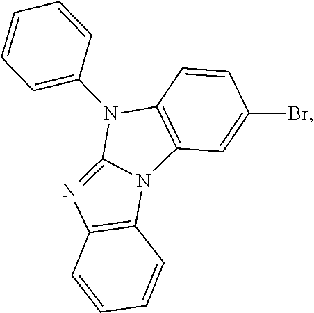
C12=C(N3C(=NC4=C3C=CC=C4)N1C1=CC=CC=C1)C=C(Br)C=C2
